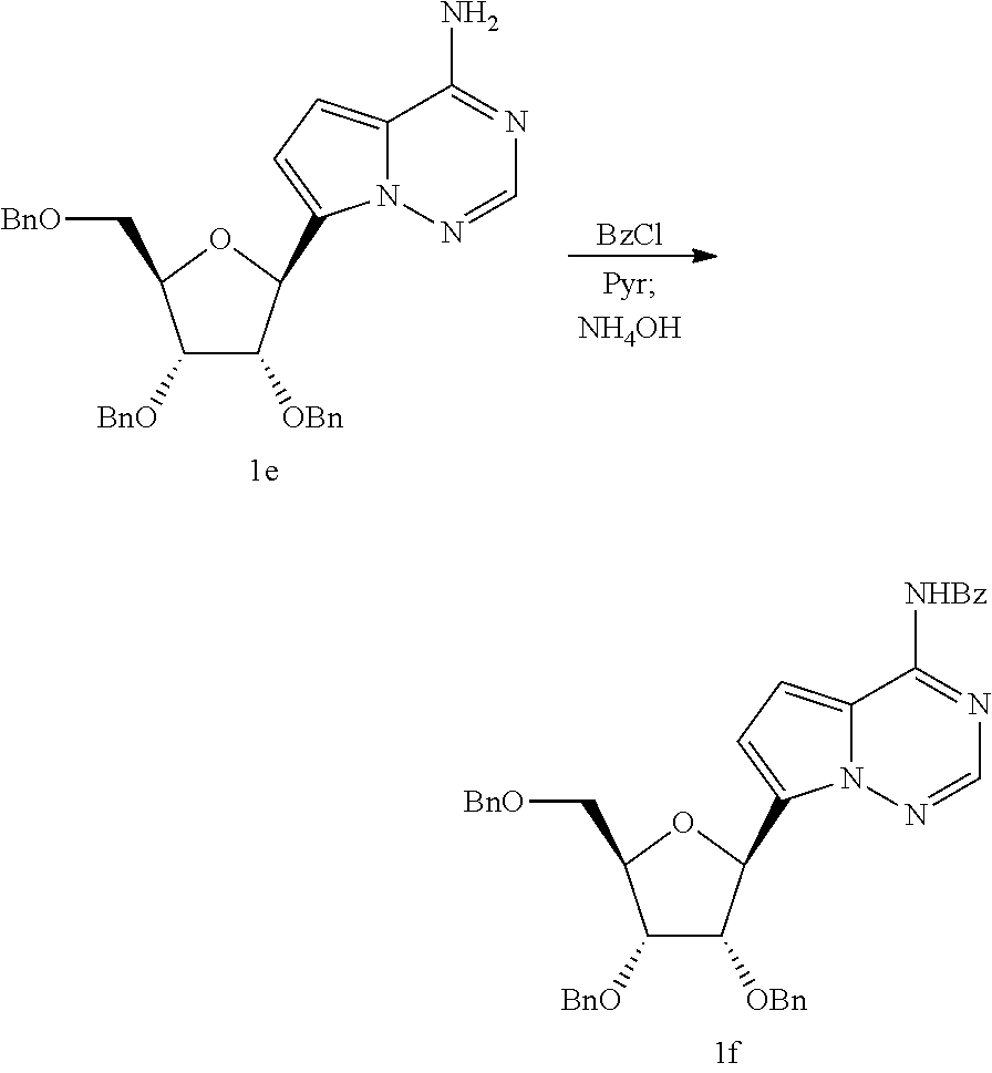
C12=CC=C(C3C([OBn])C([BnO])C(C[BnO])O3)N1N=CN=C2[NHBz].C12=CC=C(C3C([OBn])C([BnO])C(C[BnO])O3)N1N=CN=C2N.[BzCl]
